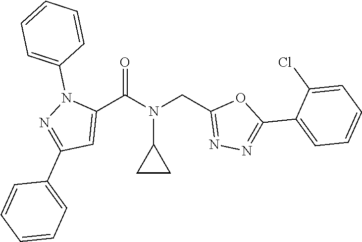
C1(C(N(CC2=NN=C(C3=CC=CC=C3Cl)O2)C2CC2)=O)=CC(C2=CC=CC=C2)=NN1C1=CC=CC=C1
